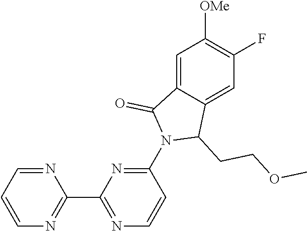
C1=C2C(=CC(F)=C1[OMe])C(CCOC)N(C1=NC(C3=NC=CC=N3)=NC=C1)C2=O
